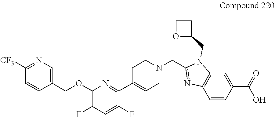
N1=C([CF3])C=CC(COC2=C(F)C=C(F)C(C3=CCN(CC4=NC5=C(C=C(C(=O)O)C=C5)N4CC4CCO4)CC3)=N2)=C1
